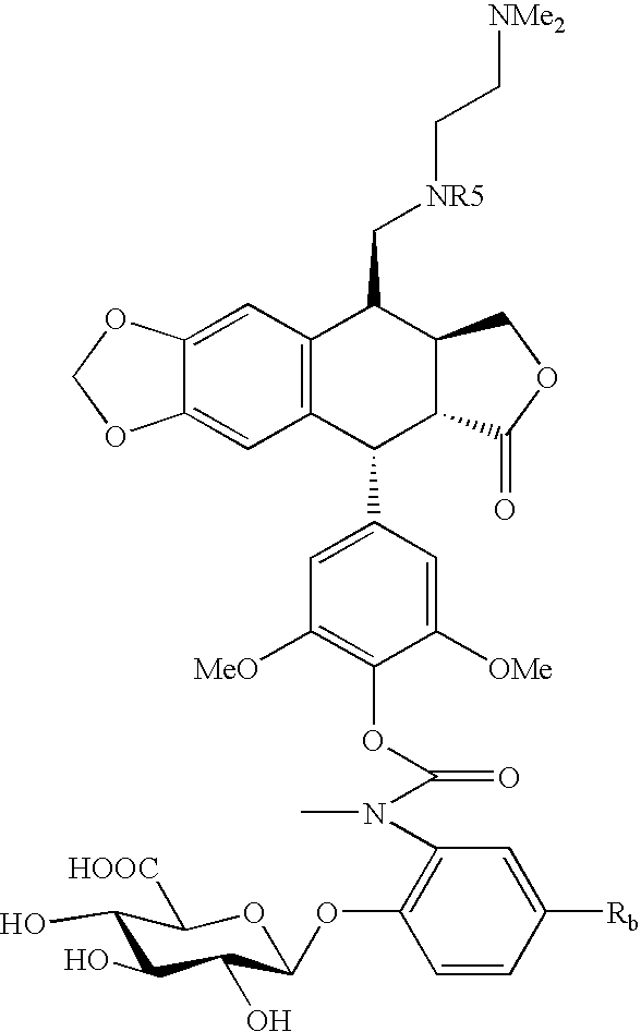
C12=C(C=C3C(=C1)OCO3)C(C[NR5]CC[NMe2])C1C(C2C2=CC([MeO])=C(OC(N(C3=C(OC4C(O)C(O)C(O)C([HOOC])O4)C=CC([Rb])=C3)C)=O)C([OMe])=C2)C(=O)OC1
